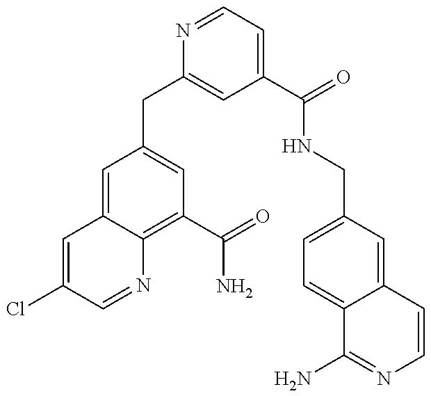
C1(CC2=CC(C(=O)NCC3=CC=C4C(=C3)C=CN=C4N)=CC=N2)=CC(C(N)=O)=C2C(=C1)C=C(Cl)C=N2
